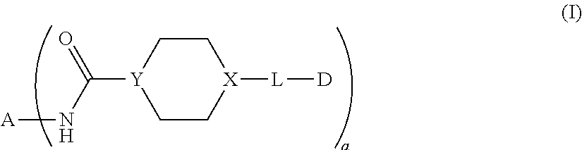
C1C[X]([L][D])CC[Y]1C(N[A])=O
